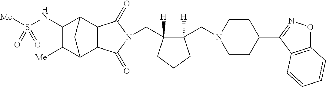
C(C1([H])C(CN2CCC(C3=NOC4=C3C=CC=C4)CC2)([H])CCC1)N1C(=O)C2C3C([Me])C(NS([Me])(=O)=O)C(C2C1=O)C3
